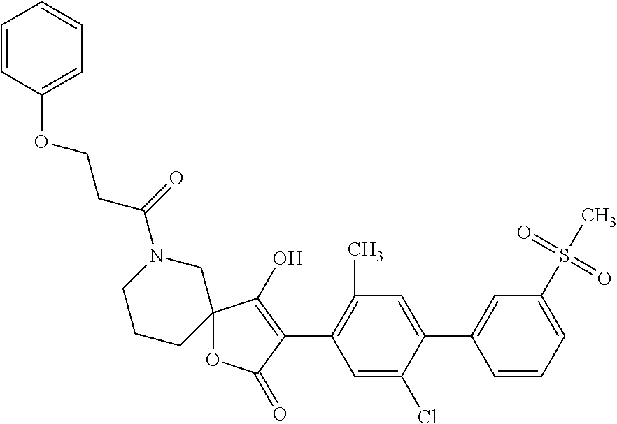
C12(OC(=O)C(C3=C(C)C=C(C4=CC(S(C)(=O)=O)=CC=C4)C(Cl)=C3)=C1O)CN(C(CCOC1=CC=CC=C1)=O)CCC2
